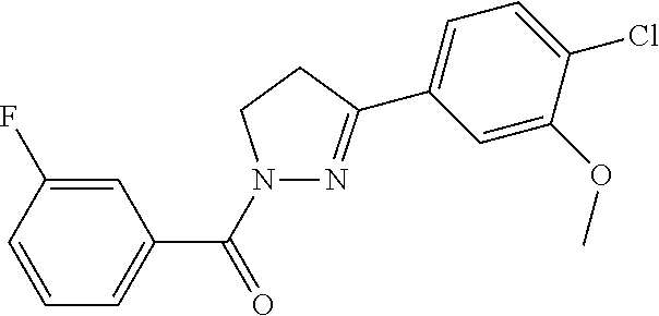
C1(C(=O)N2N=C(C3=CC=C(Cl)C(OC)=C3)CC2)=CC=CC(F)=C1
